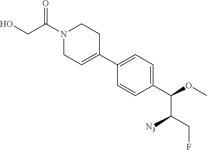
C(C(N1CC=C(C2=CC=C(C(OC)C(CF)[N3])C=C2)CC1)=O)O
